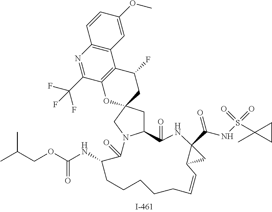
C1(=O)NC2(C(NS(=O)(=O)C3(C)CC3)=O)C(C2)C=CCCCCCC(NC(OCC(C)C)=O)C(=O)N2C1CC1(CC(F)C3=C(O1)C(C(F)(F)F)=NC1=C3C=C(OC)C=C1)C2
